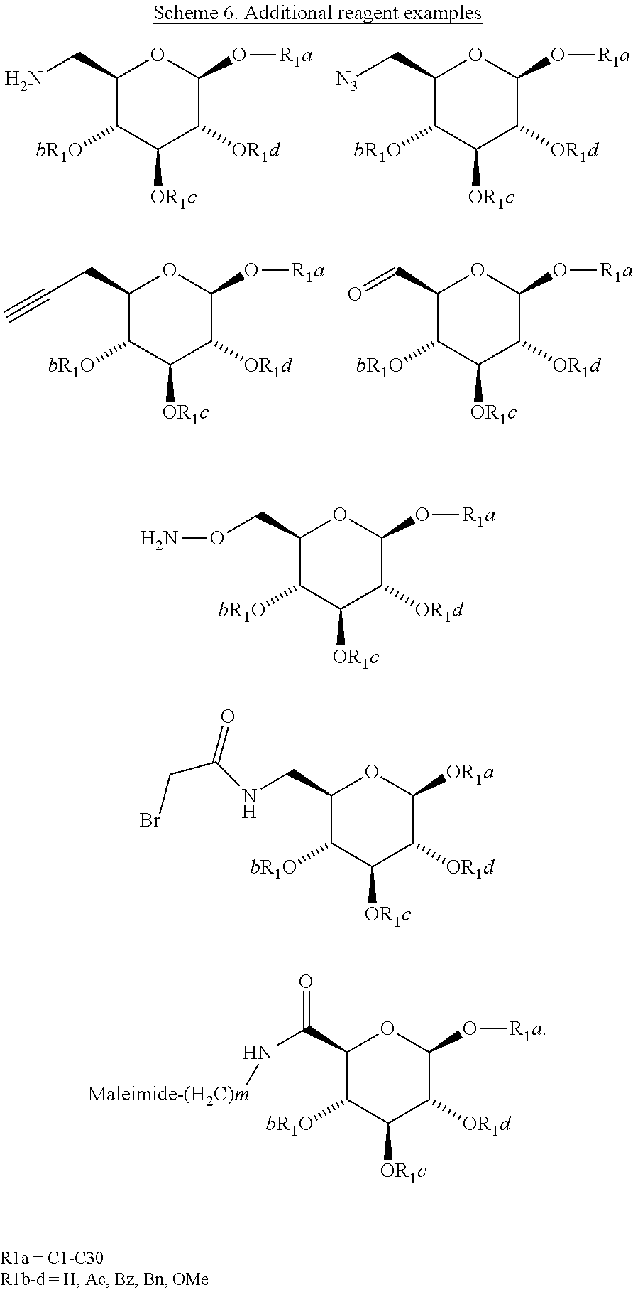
C1(CN)C([bR1O])C([OR1c])C([OR1d])C(O[R1a])O1.C1(C[N3])C([bR1O])C([OR1c])C([OR1d])C(O[R1a])O1.C1(CC#C)C([bR1O])C([OR1c])C([OR1d])C(O[R1a])O1.C1(C=O)C([bR1O])C([OR1c])C([OR1d])C(O[R1a])O1.C1(CON)C([bR1O])C([OR1c])C([OR1d])C(O[R1a])O1.C1(CNC(CBr)=O)C([bR1O])C([OR1c])C([OR1d])C([OR1a])O1.C1(C(N[Maleimide-(H2C)m])=O)C([bR1O])C([OR1c])C([OR1d])C(O[R1a])O1
